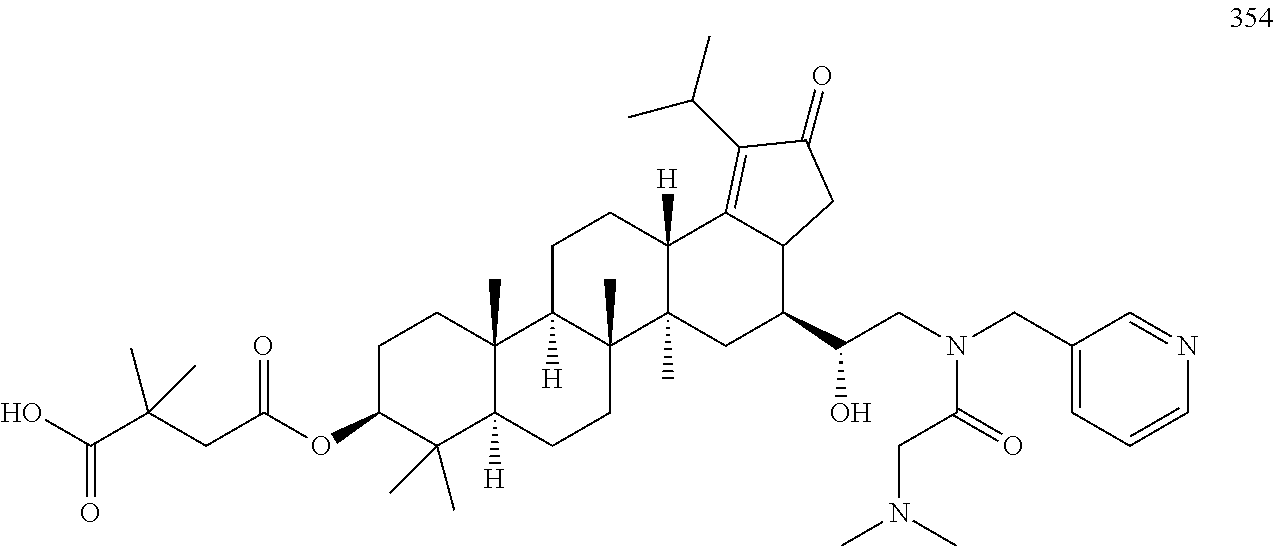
C1C(OC(CC(C(O)=O)(C)C)=O)C(C)(C)C2([H])C(C)(C1)C1([H])C(C)(CC2)C2(C)C([H])(CC1)C1=C(C(C)C)C(=O)CC1C(C(CN(CC1=CC=CN=C1)C(=O)CN(C)C)O)C2
